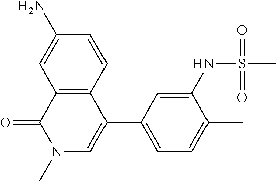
C12=C(C(C3=CC=C(C)C(NS(C)(=O)=O)=C3)=CN(C)C1=O)C=CC(N)=C2
